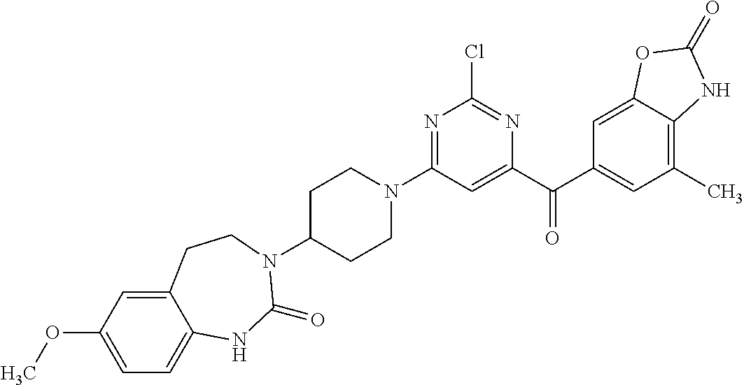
C1C(N2C(=O)NC3=CC=C(OC)C=C3CC2)CCN(C2=NC(Cl)=NC(C(C3=CC(C)=C4C(=C3)OC(=O)N4)=O)=C2)C1
